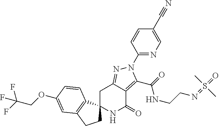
C1C2=NN(C3=NC=C(C#N)C=C3)C(C(=O)NCCN=S(=O)(C)C)=C2C(=O)NC12CCC1=C2C=CC(OCC(F)(F)F)=C1
